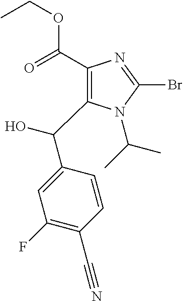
C1(C(=O)OCC)=C(C(O)C2=CC(F)=C(C#N)C=C2)N(C(C)C)C(Br)=N1
